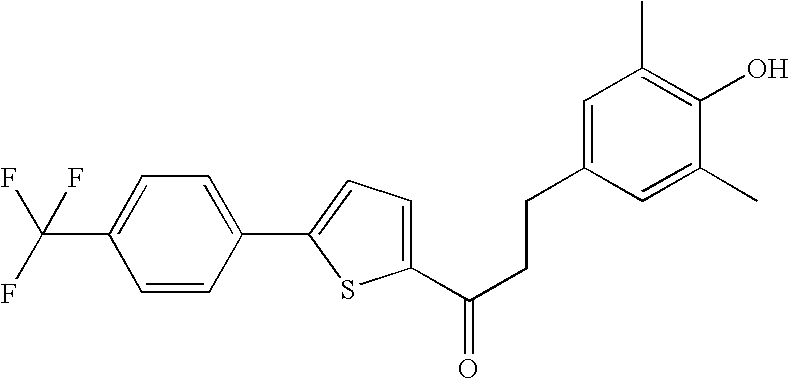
FC(F)(C1=CC=C(C2=CC=C(C(=O)CCC3=CC(C)=C(O)C(C)=C3)S2)C=C1)F
